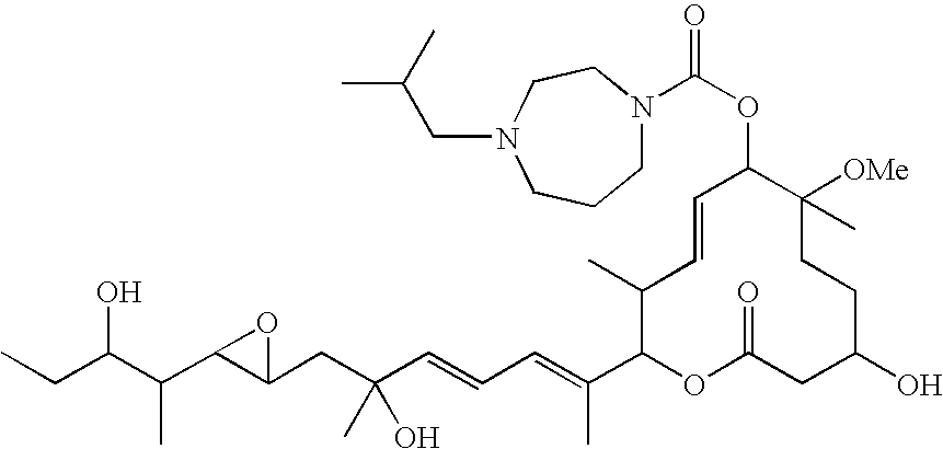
CCC(C(C1C(CC(C=CC=C(C2OC(=O)CC(O)CCC([OMe])(C)C(OC(=O)N3CCCN(CC(C)C)CC3)C=CC2C)C)(O)C)O1)C)O
